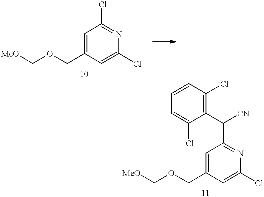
C1=C(COC[MeO])C=C(Cl)N=C1Cl.C1=C(COC[MeO])C=C(Cl)N=C1C([CN])C1=C(Cl)C=CC=C1Cl
